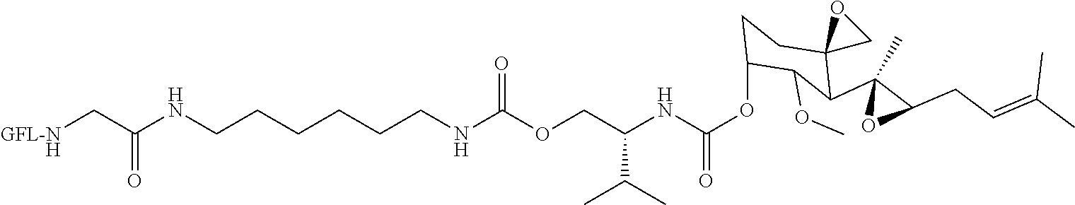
C(CCCCNC(OCC(NC(OC1CCC2(C(C3(C)OC3CC=C(C)C)C1OC)CO2)=O)C(C)C)=O)CNC(C[GFL-NH])=O
